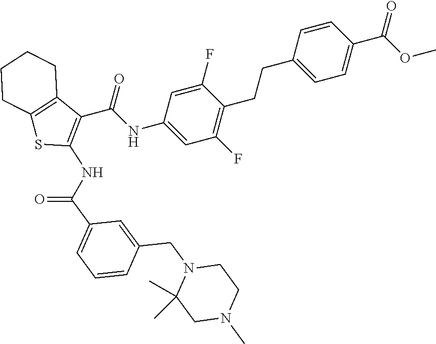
C1=C(F)C(CCC2=CC=C(C(OC)=O)C=C2)=C(F)C=C1NC(C1=C(NC(C2=CC=CC(CN3C(C)(C)CN(C)CC3)=C2)=O)SC2=C1CCCC2)=O
